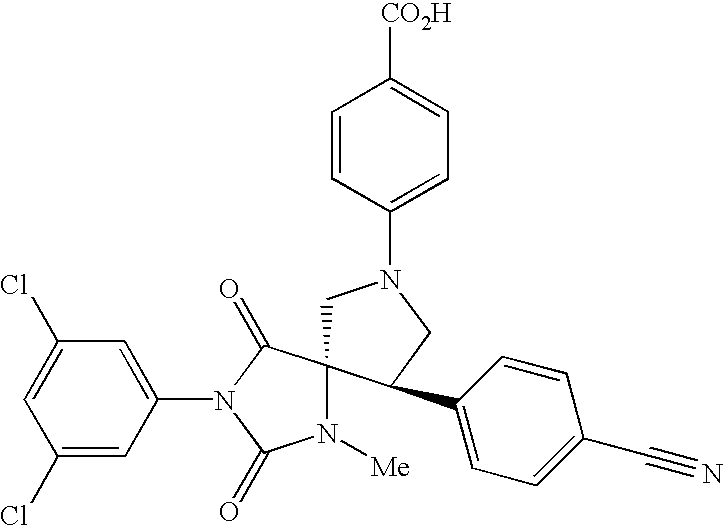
C1(Cl)=CC(N2C(=O)C3(N([Me])C2=O)CN(C2=CC=C([CO2H])C=C2)CC3C2=CC=C(C#N)C=C2)=CC(Cl)=C1
